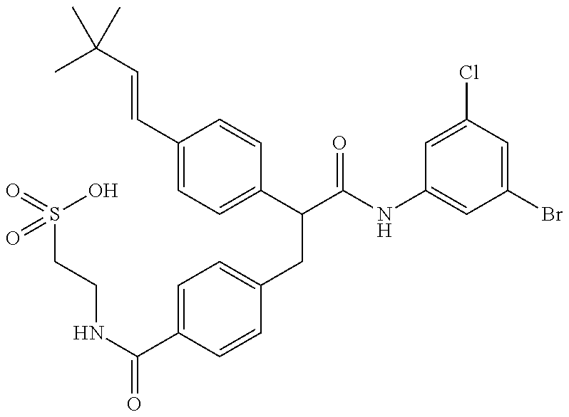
O=S(CCNC(C1=CC=C(CC(C2=CC=C(C=CC(C)(C)C)C=C2)C(=O)NC2=CC(Br)=CC(Cl)=C2)C=C1)=O)(O)=O
